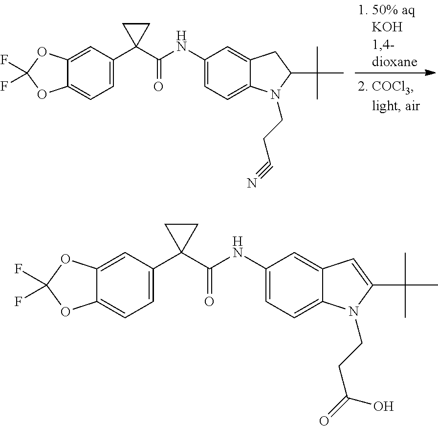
C1(C2(C(NC3=CC=C4C(=C3)C=C(C(C)(C)C)N4CCC(=O)O)=O)CC2)=CC=C2C(=C1)OC(F)(F)O2.C1(C2(C(NC3=CC=C4C(=C3)CC(C(C)(C)C)N4CCC#N)=O)CC2)=CC=C2C(=C1)OC(F)(F)O2
